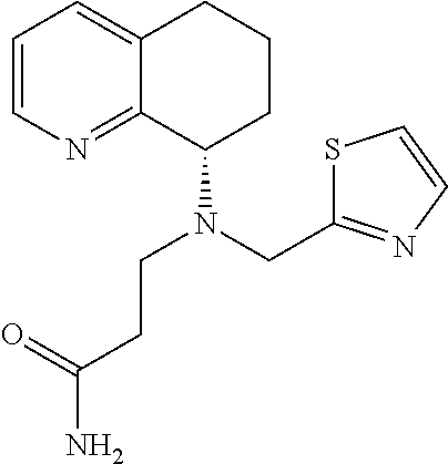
C1=CN=C2C(=C1)CCCC2N(CC1=NC=CS1)CCC(N)=O
